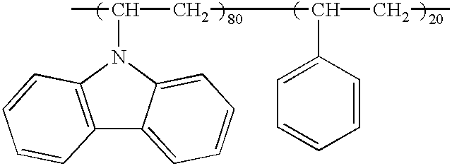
C12=C(N(C(C)CC(CC)C3=CC=CC=C3)C3=CC=CC=C13)C=CC=C2
